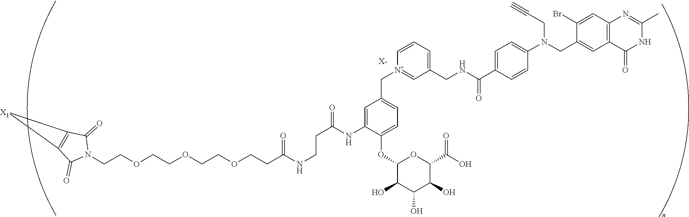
[X-].C(COCCOCCOCCC(NCCC(=O)NC1=CC(C[N+]2=CC(CNC(C3=CC=C(N(CC4=CC5=C(C=C4Br)N=C(C)NC5=O)CC#C)C=C3)=O)=CC=C2)=CC=C1OC1C(O)C(O)C(O)C(C(O)=O)O1)=O)N1C(=O)C2=C(C1=O)[X1]2
